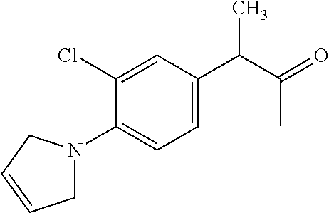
C1=C(C(C(C)=O)C)C=C(Cl)C(N2CC=CC2)=C1
